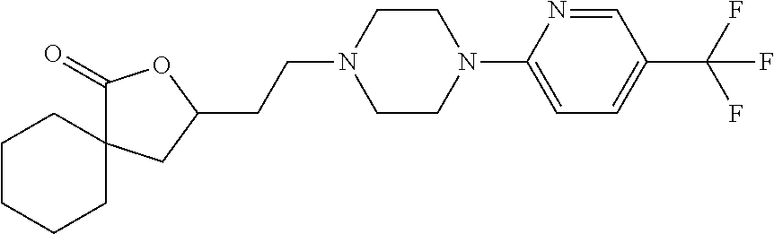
C1(=O)C2(CC(CCN3CCN(C4=CC=C(C(F)(F)F)C=N4)CC3)O1)CCCCC2
